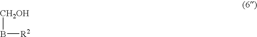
[CH2OH]B[R2]
